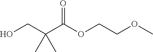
OCC(C(OCCOC)=O)(C)C
